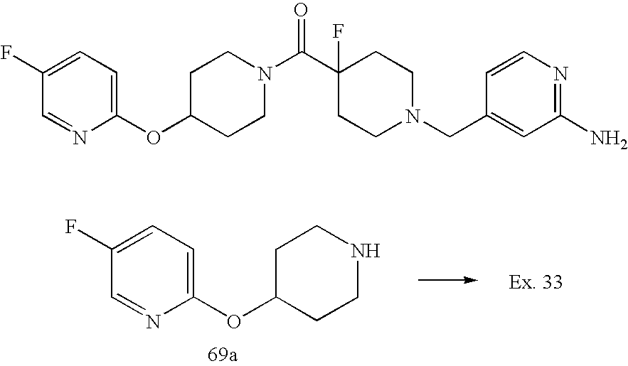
C1(OC2=CC=C(F)C=N2)CCNCC1.C1(OC2=CC=C(F)C=N2)CCN(C(C2(F)CCN(CC3=CC(N)=NC=C3)CC2)=O)CC1
